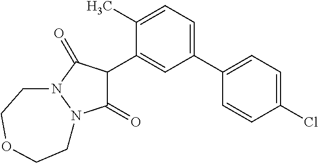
C1(C2C(=O)N3N(C2=O)CCOCC3)=CC(C2=CC=C(Cl)C=C2)=CC=C1C
